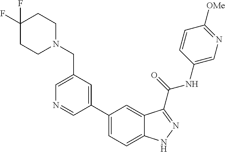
C1(CN2CCC(F)(F)CC2)=CN=CC(C2=CC=C3C(=C2)C(C(NC2=CN=C([OMe])C=C2)=O)=NN3)=C1
